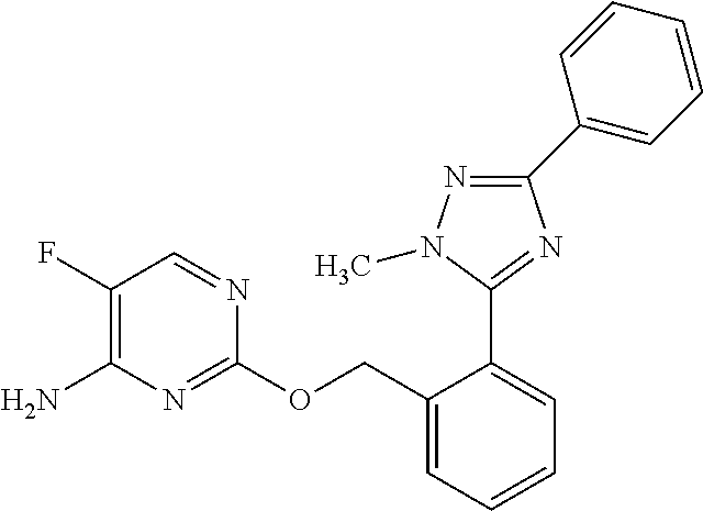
NC1=C(F)C=NC(OCC2=CC=CC=C2C2=NC(C3=CC=CC=C3)=NN2C)=N1
